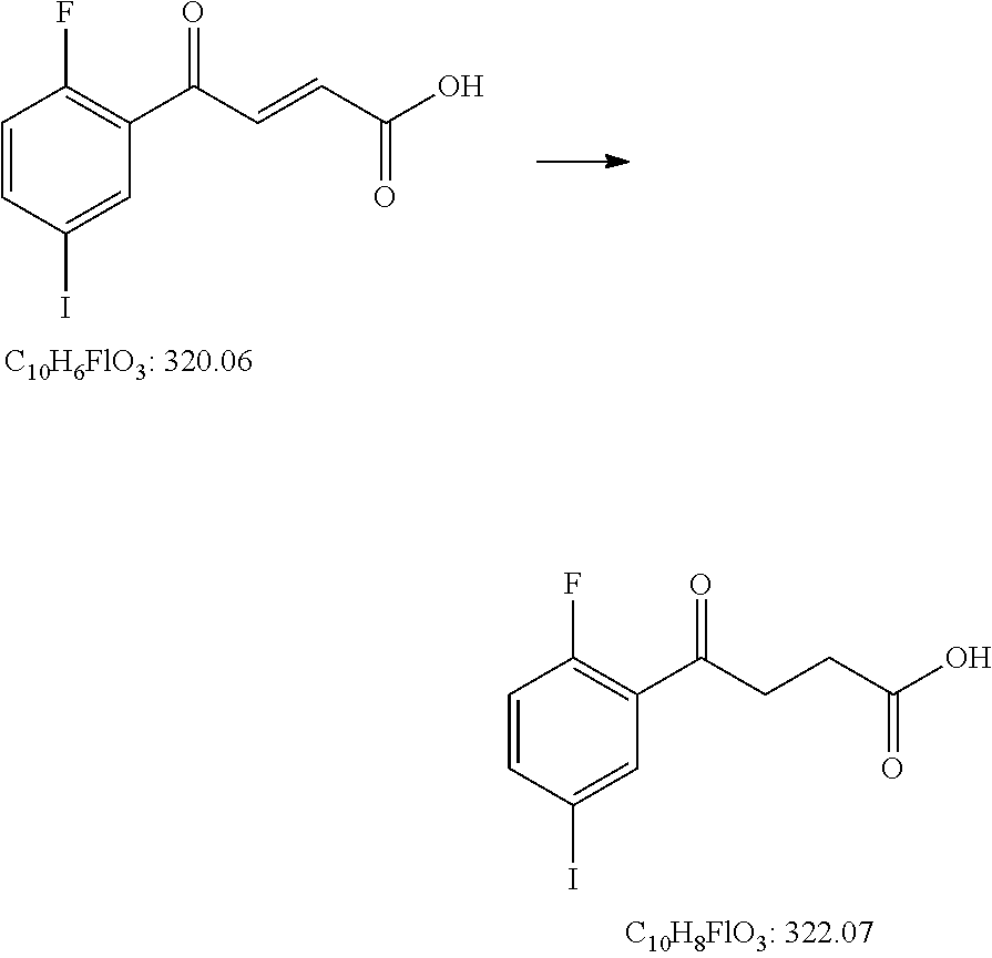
C1=CC(I)=CC(C(CCC(O)=O)=O)=C1F.C1=CC(I)=CC(C(C=CC(O)=O)=O)=C1F
